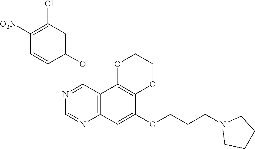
C12=C(C3=C(C=C1OCCCN1CCCC1)N=CN=C3OC1=CC(Cl)=C([O2N])C=C1)OCCO2
